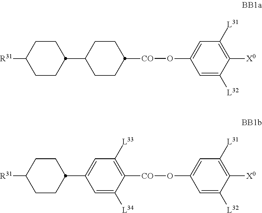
[R31]C1CCC(C2CCC([CO]OC3=CC([L31])=C([X0])C([L32])=C3)CC2)CC1.[R31]C1CCC(C2=CC([L33])=C([CO]OC3=CC([L31])=C([X0])C([L32])=C3)C([L34])=C2)CC1
